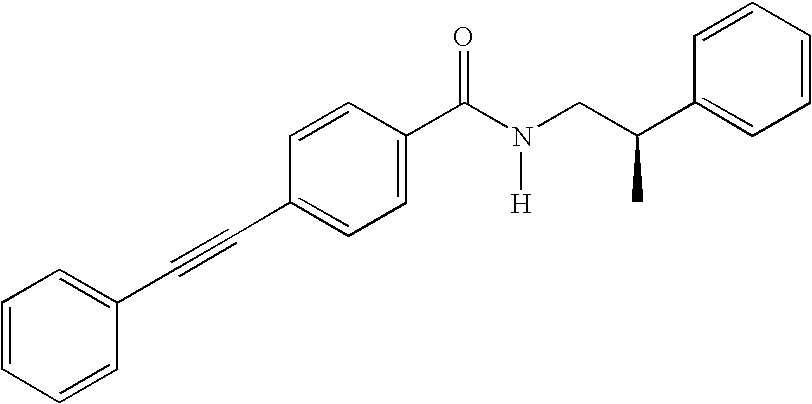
C1=CC=CC(C#CC2=CC=C(C(N([H])CC(C3=CC=CC=C3)C)=O)C=C2)=C1
